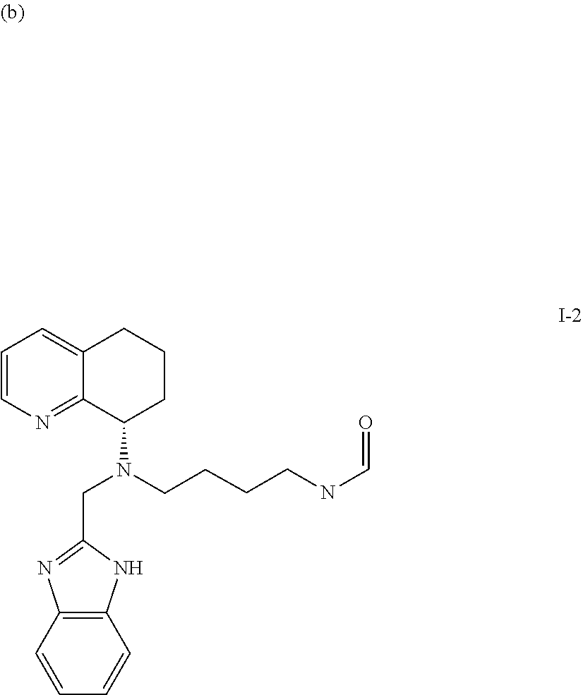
C12=NC=CC=C1CCCC2N(CCCCNC=O)CC1=NC2=C(N1)C=CC=C2
